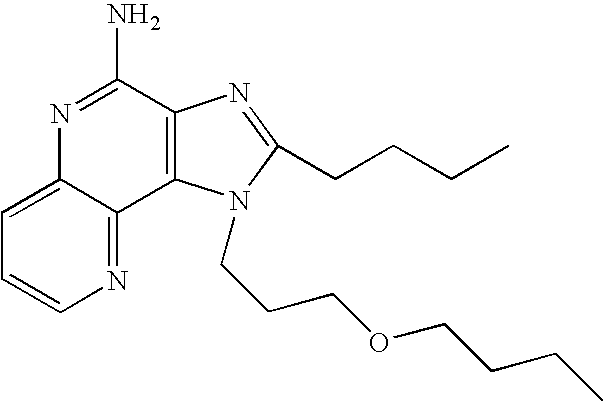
C1=C2C(=NC=C1)C1=C(C(N)=N2)N=C(CCCC)N1CCCOCCCC
